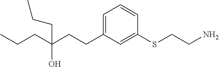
C1=C(CCC(CCC)(CCC)O)C=C(SCCN)C=C1
